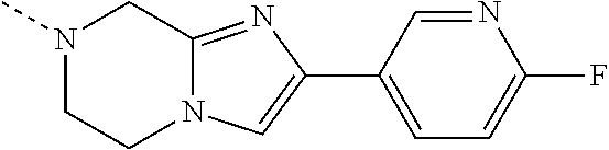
N1(C)CCN2C(=NC(C3=CC=C(F)N=C3)=C2)C1
